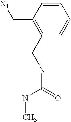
C1(CNC(NC)=O)=C(C[X1])C=CC=C1
